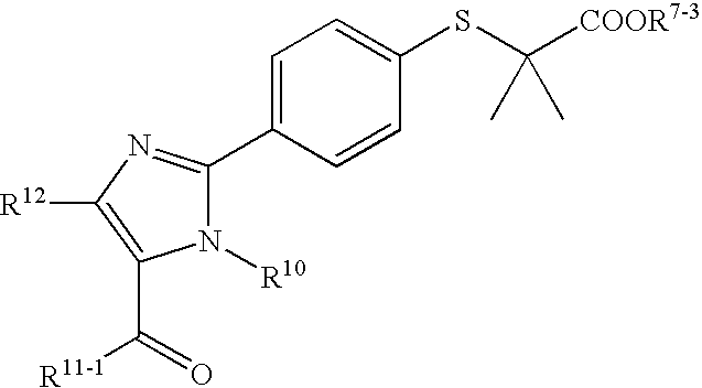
[R12]C1=C(C(=O)[R11-1])N([R10])C(C2=CC=C(SC([COOR7-3])(C)C)C=C2)=N1
